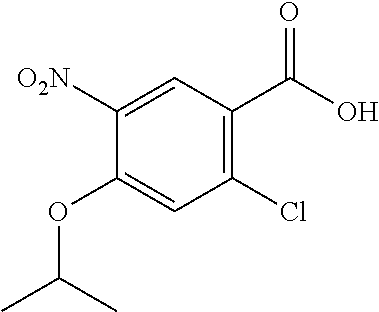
C1(OC(C)C)=CC(Cl)=C(C(O)=O)C=C1[O2N]
